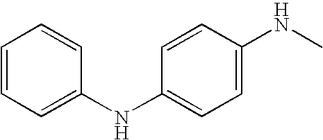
C1(NC2=CC=CC=C2)=CC=C(NC)C=C1
